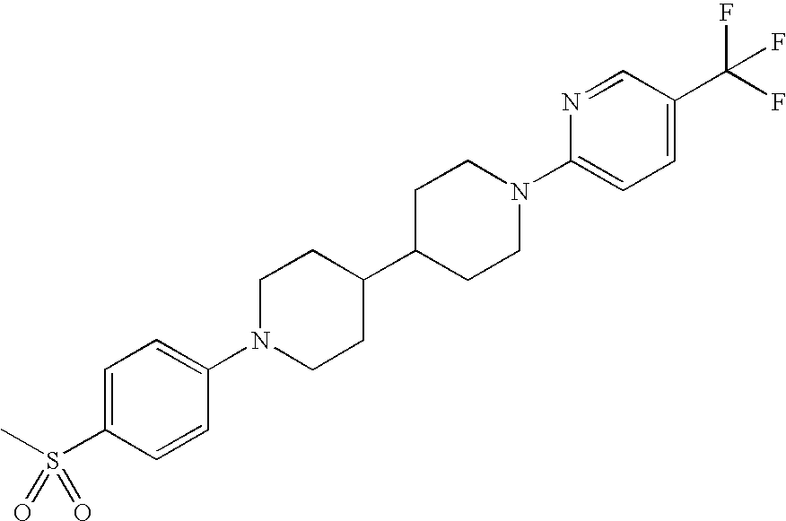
C1=C(S(C)(=O)=O)C=CC(N2CCC(C3CCN(C4=CC=C(C(F)(F)F)C=N4)CC3)CC2)=C1
